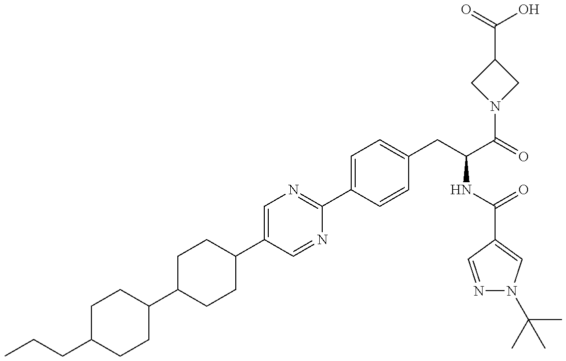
C1(C2CCC(C3=CN=C(C4=CC=C(CC(NC(=O)C5=CN(C(C)(C)C)N=C5)C(N5CC(C(O)=O)C5)=O)C=C4)N=C3)CC2)CCC(CCC)CC1
